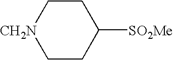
C1C[CH2N]CCC1[SO2Me]
